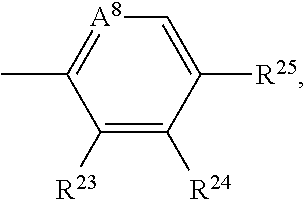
[A8]1=C(C)C([R23])=C([R24])C([R25])=C1
